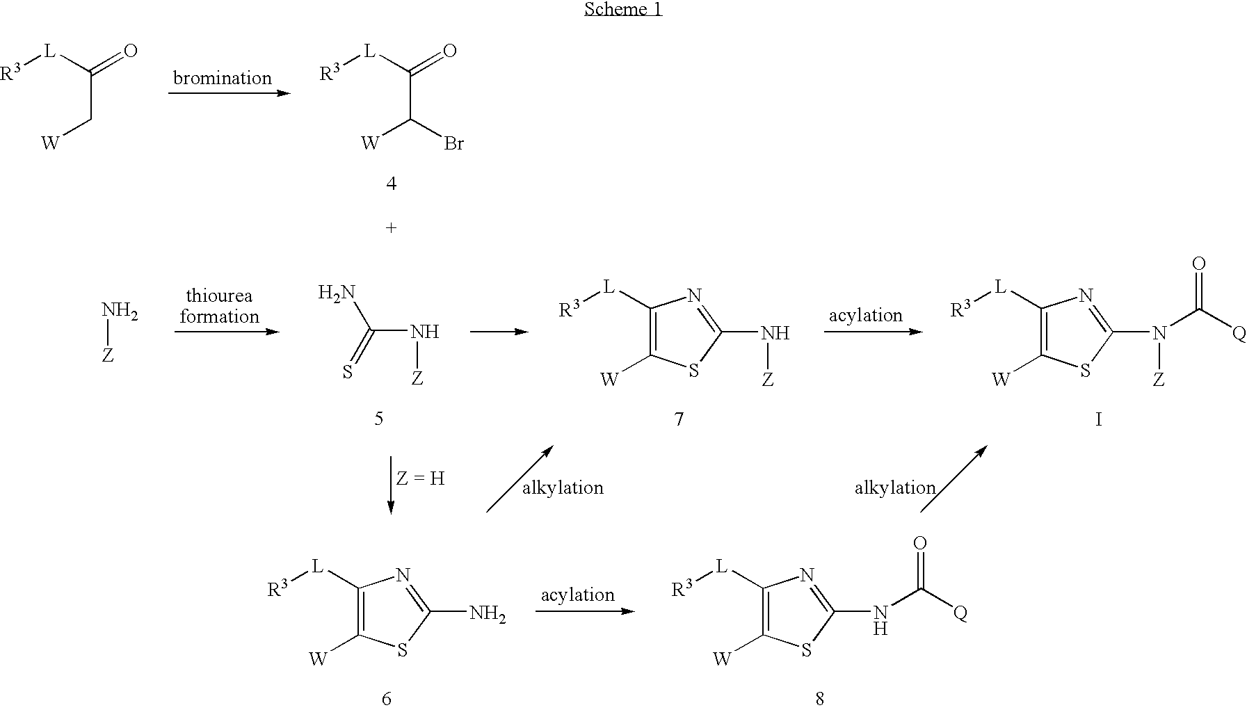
[R3][L]C(=O)C[W].[R3][L]C(=O)C([W])Br.N[Z].NC(=S)N[Z].C1([L][R3])=C([W])SC(N[Z])=N1.C1([L][R3])=C([W])SC(N([Z])C([Q])=O)=N1.I.C1([L][R3])=C([W])SC(N)=N1.C1([L][R3])=C([W])SC(NC([Q])=O)=N1
